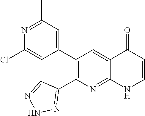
N1=C(C)C=C(C2=C(C3=NNN=C3)N=C3C(=C2)C(=O)C=CN3)C=C1Cl
